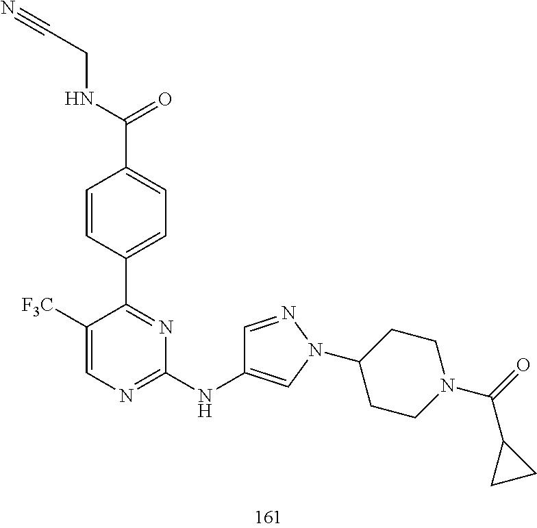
C1=NN(C2CCN(C(=O)C3CC3)CC2)C=C1NC1=NC=C([F3C])C(C2=CC=C(C(=O)NCC#N)C=C2)=N1
